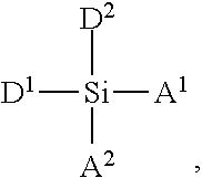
[A2][Si]([D2])([D1])[A1]
